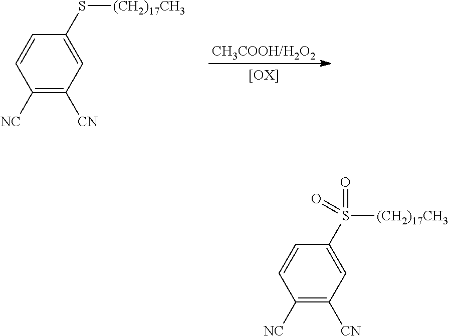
C1([NC])=C([CN])C=C(S[(CH2)17CH3])C=C1.C1([NC])=C([CN])C=C(S([(CH2)17CH3])(=O)=O)C=C1
